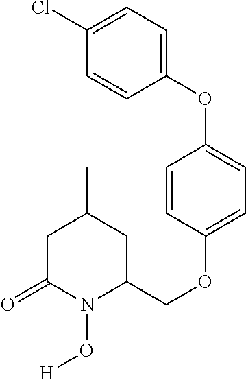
C1C(=O)N(O[H])C(COC2=CC=C(OC3=CC=C(Cl)C=C3)C=C2)CC1C
